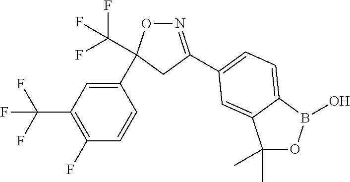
N1=C(C2=CC=C3B(O)OC(C)(C)C3=C2)CC(C2=CC(C(F)(F)F)=C(F)C=C2)(C(F)(F)F)O1
